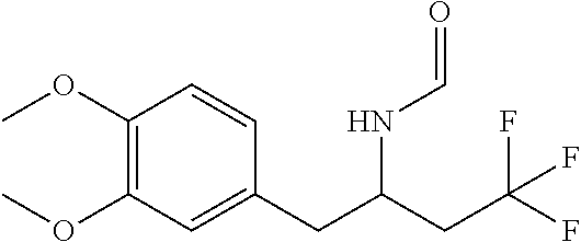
COC1=C(OC)C=CC(CC(NC=O)CC(F)(F)F)=C1
